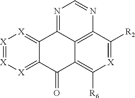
[X]1=[X][X]=C2C(=[X]1)C1=NC=NC3=C1C(=C([R6])[X]=C3[R2])C2=O
